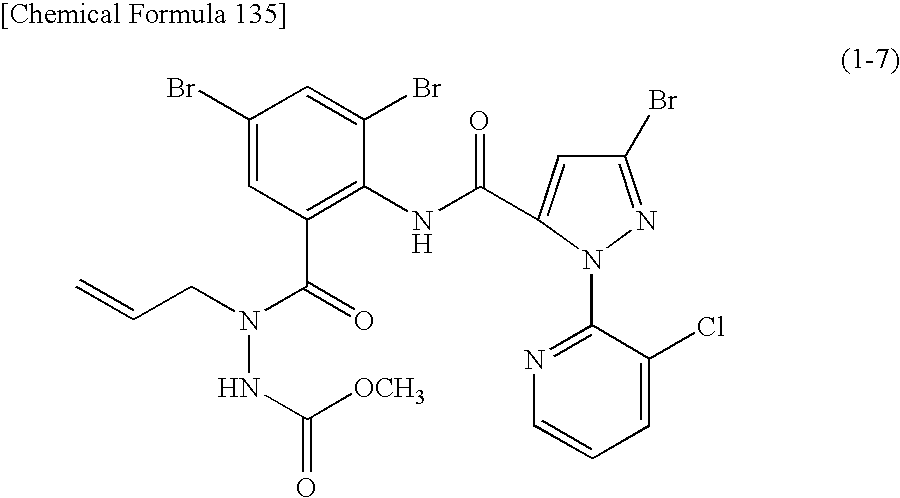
C1(Br)=CC(C(=O)N(NC(=O)[OCH3])CC=C)=C(NC(=O)C2=CC(Br)=NN2C2=NC=CC=C2Cl)C(Br)=C1
